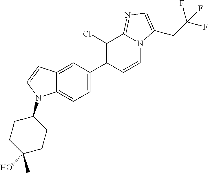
C12=CC(C3=C(Cl)C4=NC=C(CC(F)(F)F)N4C=C3)=CC=C1N(C1CCC(O)(C)CC1)C=C2
